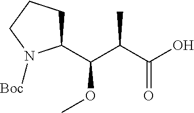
C1(C(C(C(=O)O)C)OC)CCCN1[Boc]
